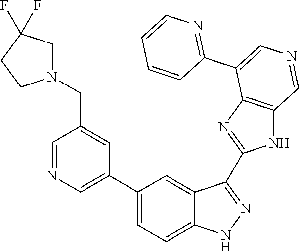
C1(C2=CN=CC(CN3CC(F)(F)CC3)=C2)=CC=C2C(=C1)C(C1=NC3=C(N1)C=NC=C3C1=NC=CC=C1)=NN2
